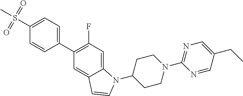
C12=CC(F)=C(C3=CC=C(S(C)(=O)=O)C=C3)C=C1C=CN2C1CCN(C2=NC=C(CC)C=N2)CC1
